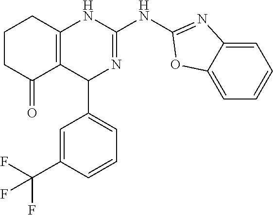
C1CC(=O)C2=C(C1)NC(NC1=NC3=CC=CC=C3O1)=NC2C1=CC=CC(C(F)(F)F)=C1
